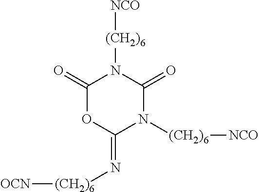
C1(=O)OC(=N[(CH2)6][OCN])N([(CH2)6][NCO])C(=O)N1[(CH2)6][NCO]
